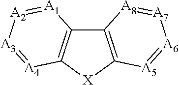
C12=C([X]C3=C1[A1]=[A2][A3]=[A4]3)[A5]=[A6][A7]=[A8]2
